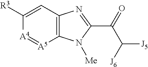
C1=C([R3])[A4]=[A5]C2=C1N=C(C(=O)C([J6])[J5])N2[Me]
